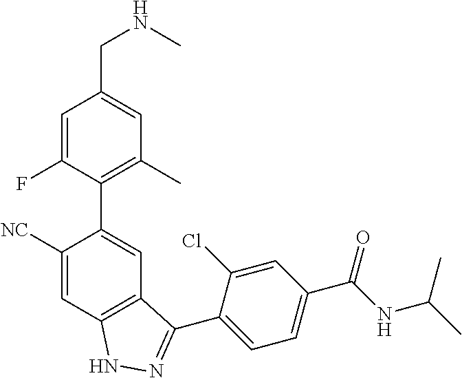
C1=C(F)C(C2=CC3=C(C=C2[NC])NN=C3C2=CC=C(C(NC(C)C)=O)C=C2Cl)=C(C)C=C1CNC
